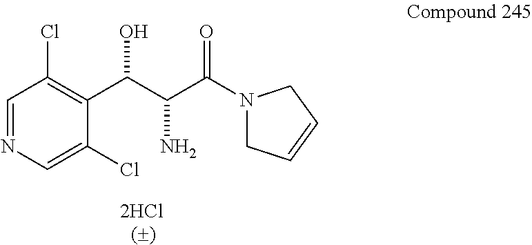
C1=NC=C(Cl)C(C(C(C(N2CC=CC2)=O)N)O)=C1Cl
